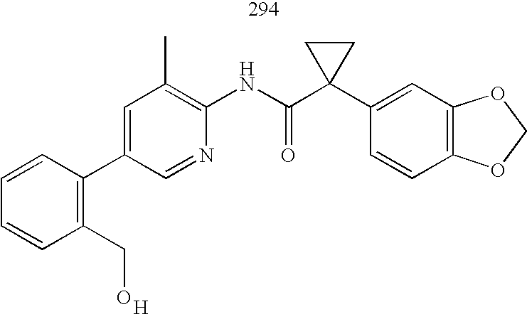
C1(C2=C(CO)C=CC=C2)=CC(C)=C(NC(C2(C3=CC4=C(C=C3)OCO4)CC2)=O)N=C1.[H]
